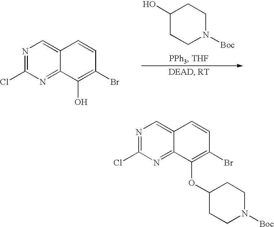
C1(O)CCN([Boc])CC1.N1=C(Cl)N=C2C(=C1)C=CC(Br)=C2O.N1=C(Cl)N=C2C(=C1)C=CC(Br)=C2OC1CCN([Boc])CC1
